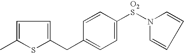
C1=C(C)SC(CC2=CC=C([O2S]N3C=CC=C3)C=C2)=C1
